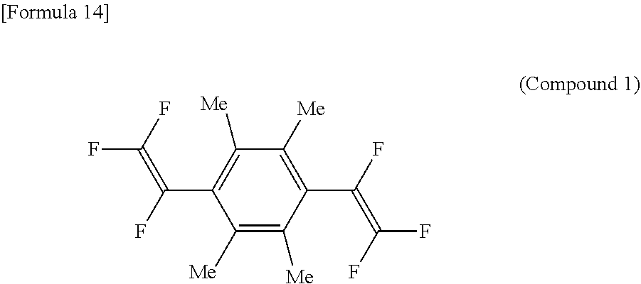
C1([Me])=C([Me])C(C(F)=C(F)F)=C([Me])C([Me])=C1C(F)=C(F)F
